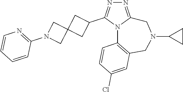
N1=C2N(C(C3CC4(C3)CN(C3=NC=CC=C3)C4)=N1)C1=C(CN(C3CC3)C2)C=C(Cl)C=C1
